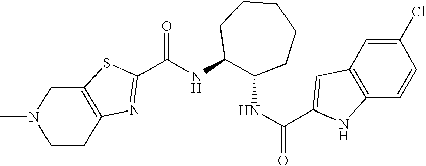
C(NC1C(NC(=O)C2=CC3=C(C=CC(Cl)=C3)N2)CCCCC1)(=O)C1=NC2=C(CN(C)CC2)S1
